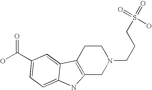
C12=C(CCN(CCCS(=O)(=O)O)C1)C1=CC(C(=O)O)=CC=C1N2
